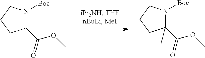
C1(C(OC)=O)(C)N([Boc])CCC1.C1(C(OC)=O)N([Boc])CCC1
